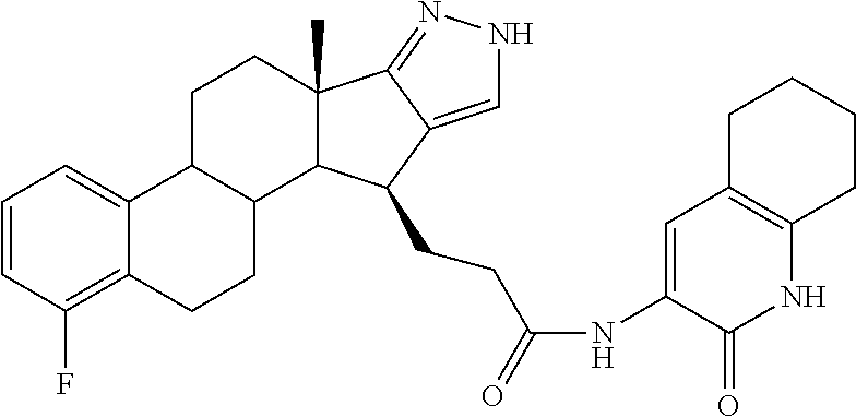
C1=CC(F)=C2C(=C1)C1C(CC2)C2C(C)(CC1)C1=NNC=C1C2CCC(NC1=CC2=C(NC1=O)CCCC2)=O
